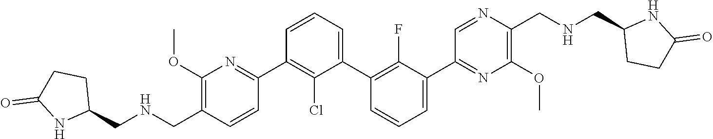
C1(C2=NC(OC)=C(C[HN]CC3CCC(=O)N3)C=C2)=C(Cl)C(C2=C(F)C(C3=NC(OC)=C(CNCC4CCC(=O)[HN]4)N=C3)=CC=C2)=CC=C1
